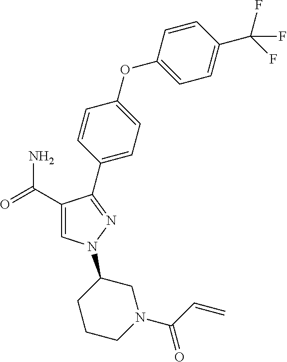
C1(C(=O)N)=CN(C2CCCN(C(C=C)=O)C2)N=C1C1=CC=C(OC2=CC=C(C(F)(F)F)C=C2)C=C1
